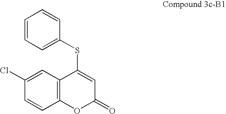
C1=CC=C(SC2=CC(=O)OC3=C2C=C(Cl)C=C3)C=C1
